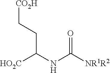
O=C([NR1R2])NC([HO2C])CC[CO2H]
